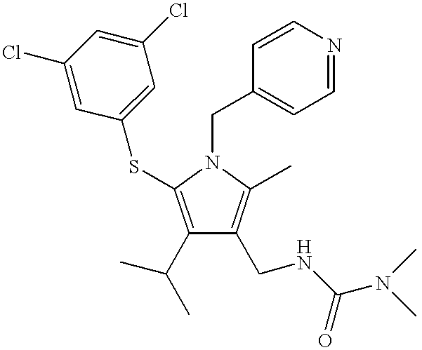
C1(C(C)C)=C(SC2=CC(Cl)=CC(Cl)=C2)N(CC2=CC=NC=C2)C(C)=C1CNC(N(C)C)=O
